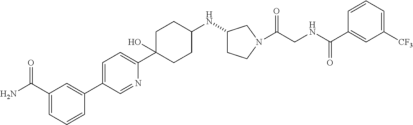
C1=C(C2=CC(C(N)=O)=CC=C2)C=NC(C2(O)CCC(NC3CCN(C(CNC(C4=CC([CF3])=CC=C4)=O)=O)C3)CC2)=C1
